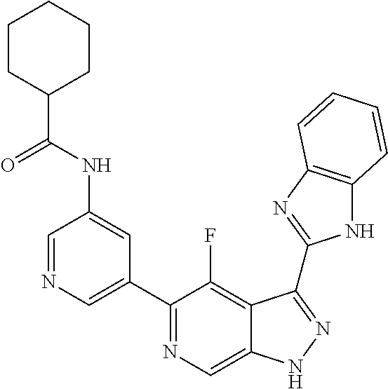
C1=NC=C(C2=NC=C3C(=C2F)C(C2=NC4=C(N2)C=CC=C4)=NN3)C=C1NC(C1CCCCC1)=O
